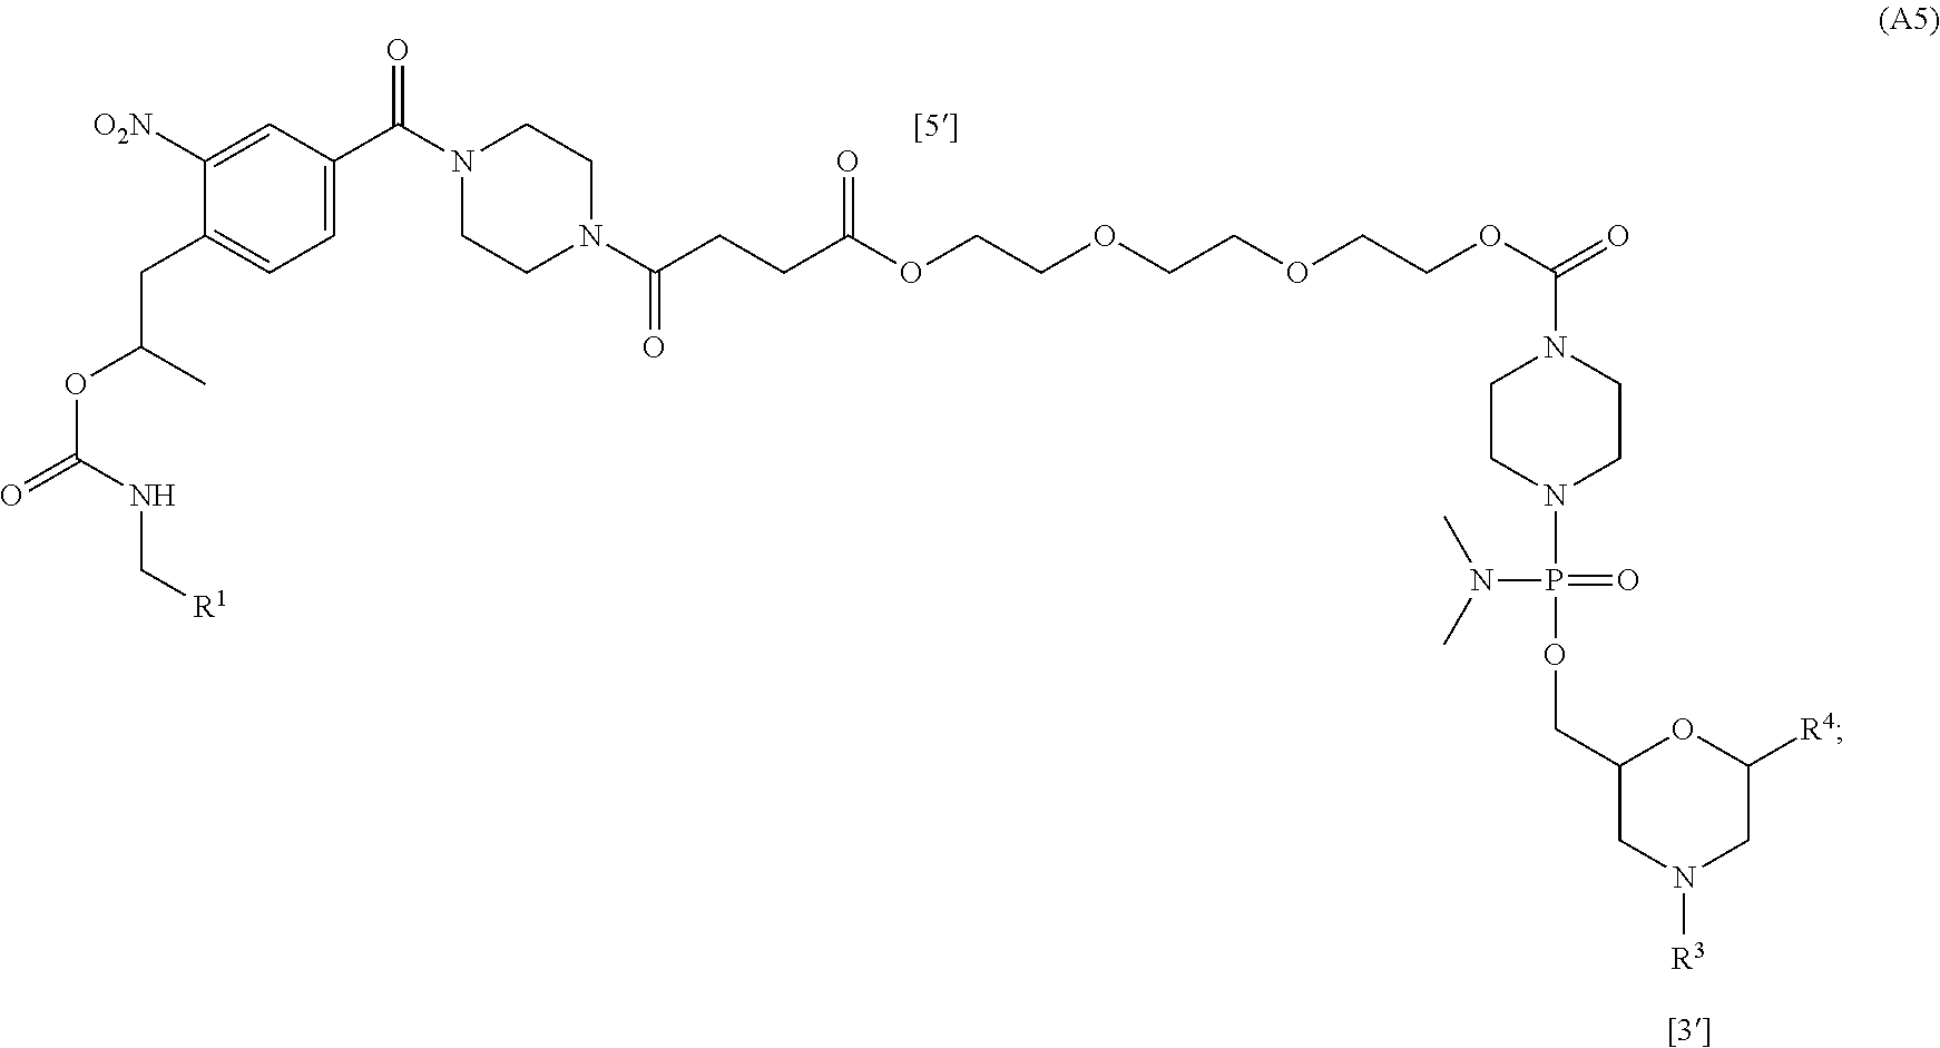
C(C1=CC=C(C(N2CCN(C(CCC(OCCOCCOCCOC(=O)N3CCN(P(N(C)C)(=O)OCC4CN([R3])CC([R4])O4)CC3)=O)=O)CC2)=O)C=C1[O2N])C(OC(=O)NC[R1])C
